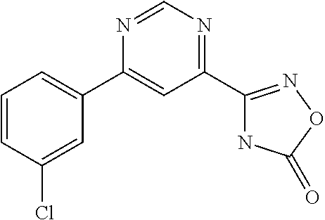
C1=CC(Cl)=CC(C2=CC(C3=NOC(=O)N3)=NC=N2)=C1
